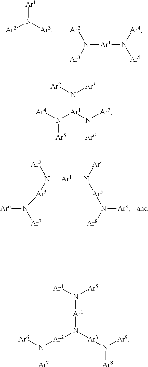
[Ar1]N([Ar3])[Ar2].N([Ar1]N([Ar5])[Ar4])([Ar3])[Ar2].[Ar1](N([Ar5]N([Ar9])[Ar8])[Ar4])N([Ar2])[Ar3]N([Ar7])[Ar6].N([Ar1](N([Ar6])[Ar7])N([Ar5])[Ar4])([Ar2])[Ar3].N([Ar1]N([Ar2]N([Ar6])[Ar7])[Ar3]N([Ar8])[Ar9])([Ar4])[Ar5]
